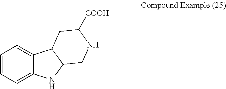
C1=CC=C2C(=C1)C1C(N2)CNC([COOH])C1
